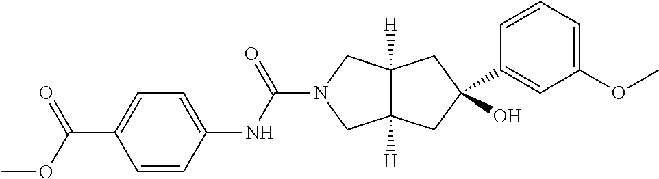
C1=CC(NC(=O)N2CC3([H])C([H])(C2)CC(C2=CC(OC)=CC=C2)(O)C3)=CC=C1C(=O)OC
